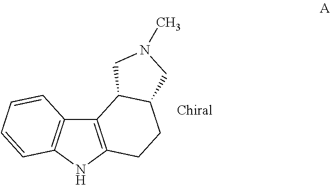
C12=C(NC3=C1C=CC=C3)CCC1C2CN(C)C1
